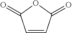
C1=CC(=O)OC1=O
